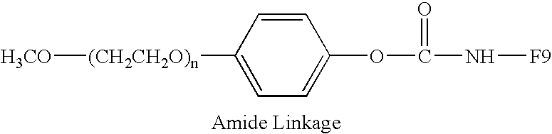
[H3CO][(CH2CH2O)n]C1=CC=C(OC(=O)N[F9])C=C1
